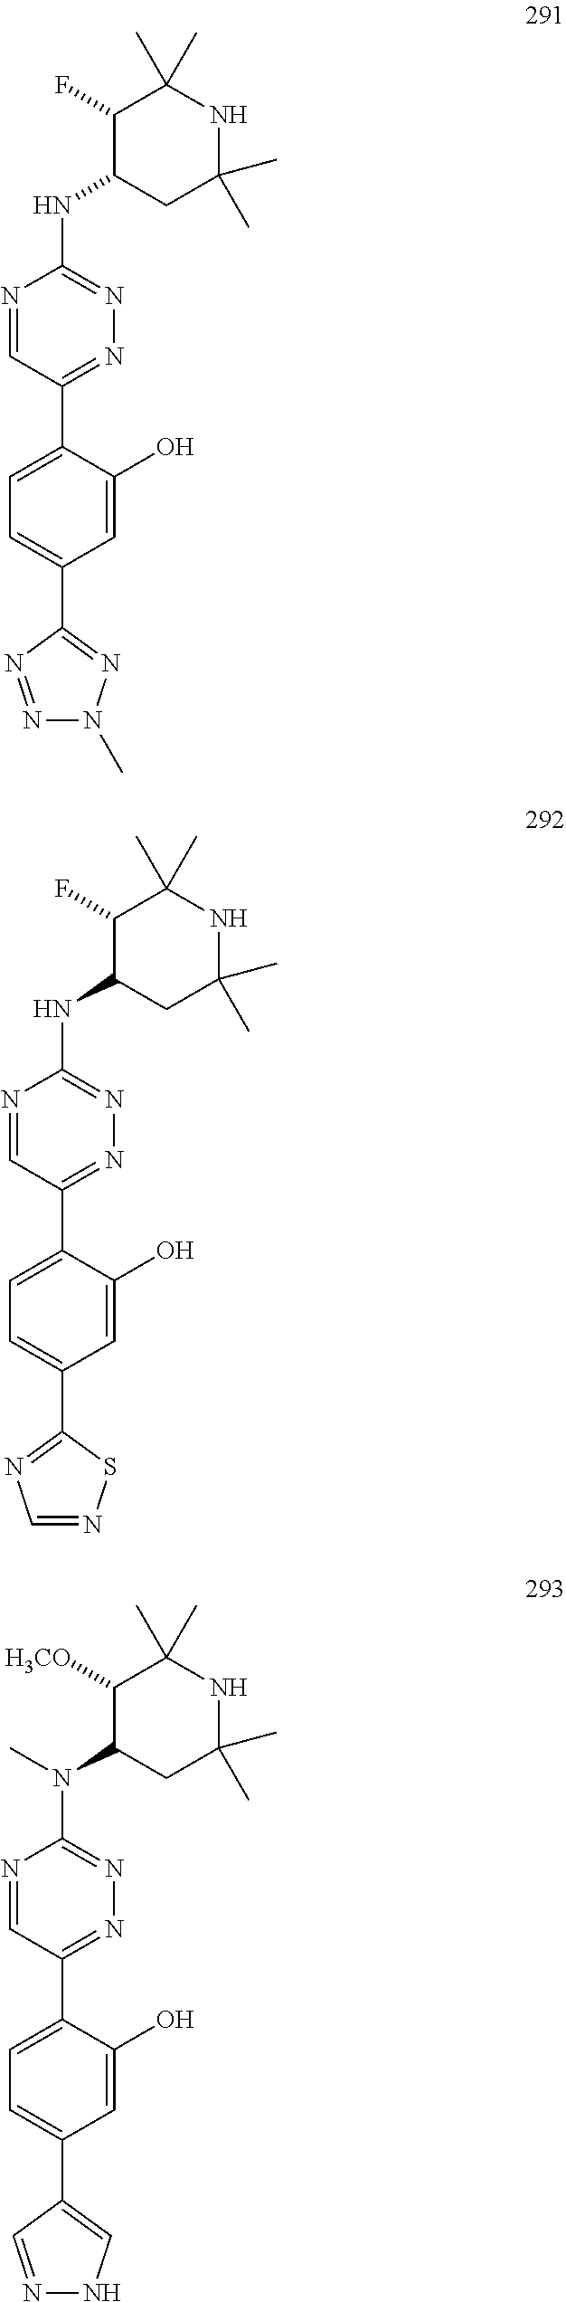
N1=C(C2=CC=C(C3=NN(C)N=N3)C=C2O)C=NC(NC2CC(C)(C)NC(C)(C)C2F)=N1.N1=C(C2=CC=C(C3=NC=NS3)C=C2O)C=NC(NC2CC(C)(C)NC(C)(C)C2F)=N1.N1=C(C2=CC=C(C3=CNN=C3)C=C2O)C=NC(N(C2CC(C)(C)NC(C)(C)C2[H3CO])C)=N1
